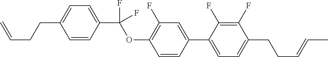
C1=CC(C(OC2=C(F)C=C(C3=CC=C(CCC=CC)C(F)=C3F)C=C2)(F)F)=CC=C1CCC=C
